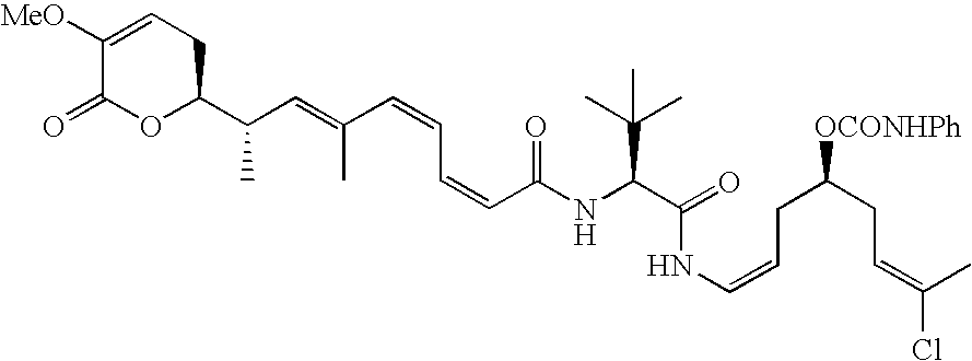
C(C=C(C=CC=CC(NC(C(=O)NC=CCC(CC=C(C)Cl)[OCONHPh])C(C)(C)C)=O)C)(C1OC(=O)C([MeO])=CC1)C
